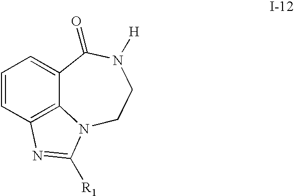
C1=CC2=C3C(=C1)C(=O)N([H])CCN3C([R1])=N2
